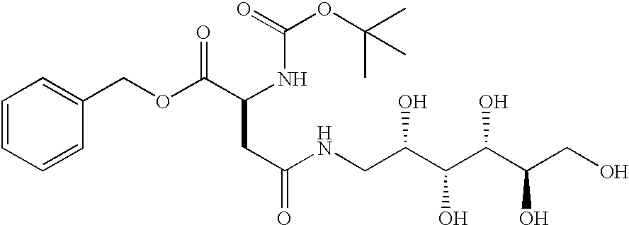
C1=CC=CC(COC(C(NC(OC(C)(C)C)=O)CC(NCC(C(C(C(CO)O)O)O)O)=O)=O)=C1
